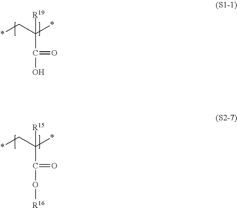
*CC(*)([R19])C(=O)O.*CC(*)(C(=O)O[R16])[R15]
